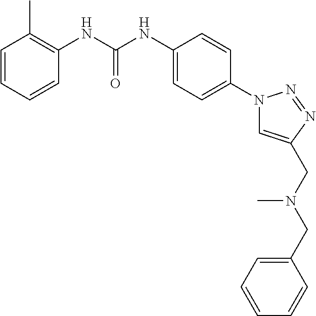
C1=CC=CC(NC(NC2=CC=C(N3C=C(CN(CC4=CC=CC=C4)C)N=N3)C=C2)=O)=C1C
